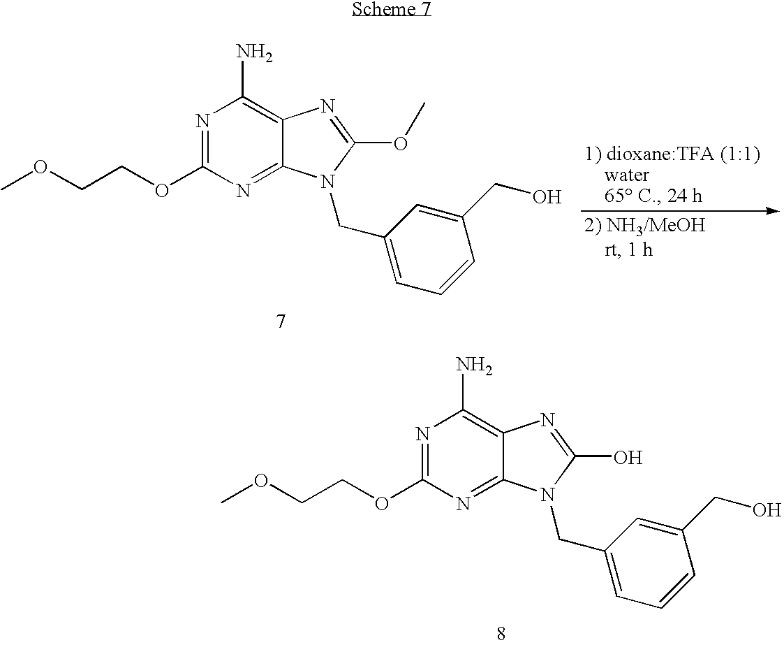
N1=C(OCCOC)N=C2C(=C1N)N=C(OC)N2CC1=CC=CC(CO)=C1.N1=C(OCCOC)N=C2C(=C1N)N=C(O)N2CC1=CC=CC(CO)=C1
